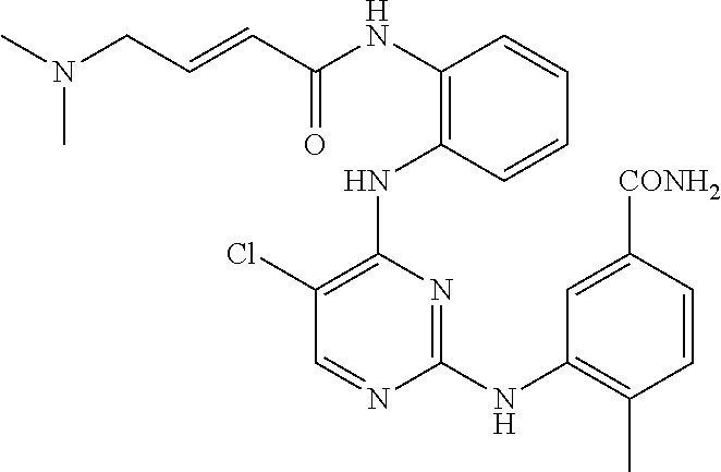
N(C1=C(NC2=C(Cl)C=NC(NC3=C(C)C=CC([CONH2])=C3)=N2)C=CC=C1)C(C=CCN(C)C)=O
